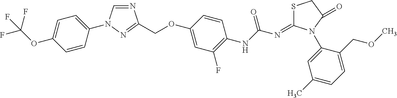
C1=CC(N2C=NC(COC3=CC(F)=C(NC(N=C4SCC(=O)N4C4=CC(C)=CC=C4COC)=O)C=C3)=N2)=CC=C1OC(F)(F)F
